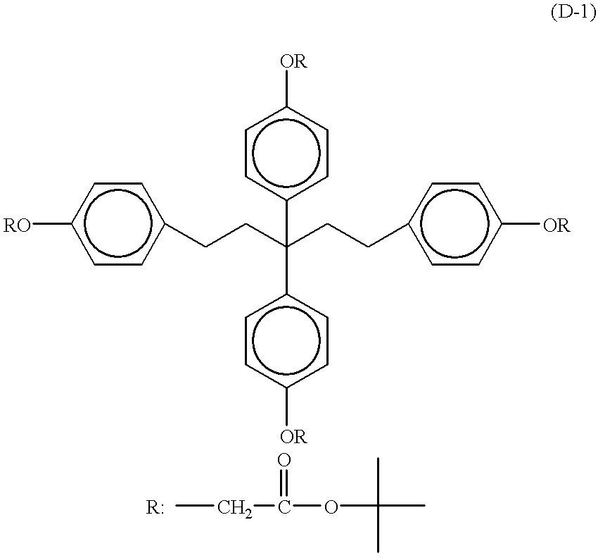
[RO]c1ccc(CCC(CCc2ccc([OR])cc2)(c2ccc([OR])cc2)c2ccc([OR])cc2)cc1.C(C(OC(C)(C)C)=O)C
